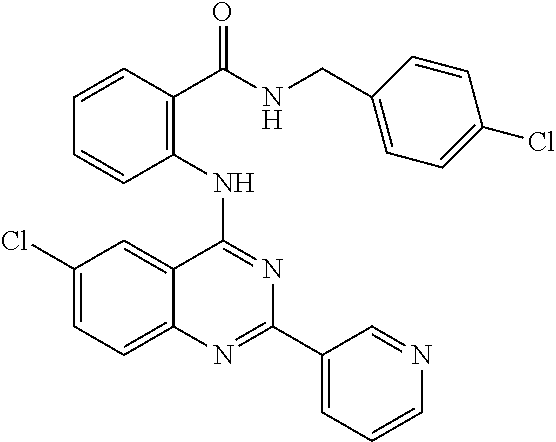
C1(NC2=NC(C3=CC=CN=C3)=NC3=CC=C(Cl)C=C23)=C(C(NCC2=CC=C(Cl)C=C2)=O)C=CC=C1
